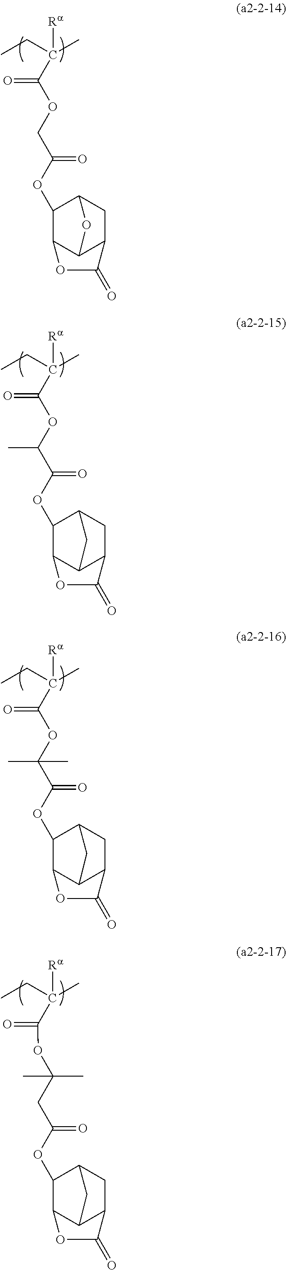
CCC(C)([Ra])C(=O)OCC(=O)OC1C2C3C(CC1O3)C(=O)O2.CCC(C)([Ra])C(=O)OC(C(=O)OC1C2C3C(CC1C3)C(=O)O2)C.CCC(C)([Ra])C(=O)OC(C(=O)OC1C2C3C(CC1C3)C(=O)O2)(C)C.CCC(C)([Ra])C(=O)OC(CC(=O)OC1C2C3C(CC1C3)C(=O)O2)(C)C
